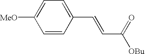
C1=CC(C=CC([OBu])=O)=CC=C1[MeO]
